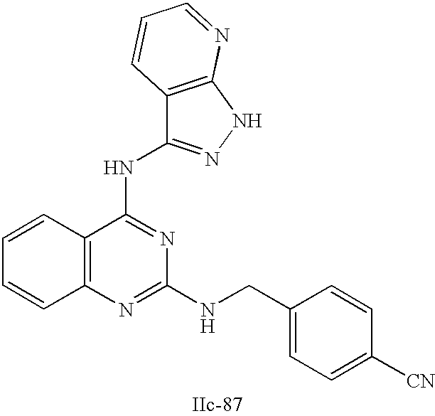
C12=C(N=C(NCC3=CC=C([CN])C=C3)N=C1NC1=NNC3=C1C=CC=N3)C=CC=C2
